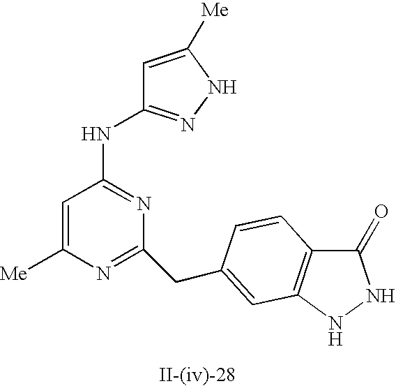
C1=C([Me])N=C(CC2=CC3=C(C(=O)NN3)C=C2)N=C1NC1=NNC([Me])=C1
